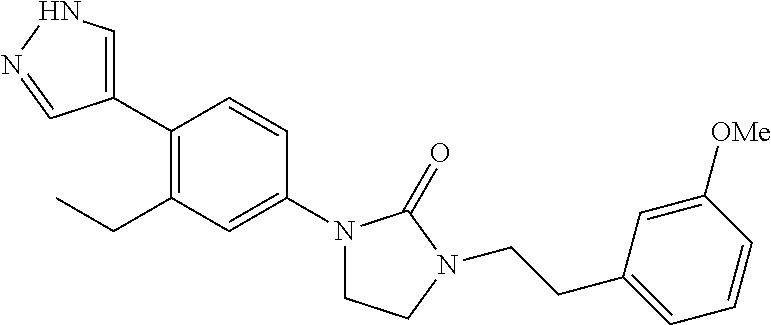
C1(C2=CNN=C2)=C(CC)C=C(N2CCN(CCC3=CC=CC([OMe])=C3)C2=O)C=C1
